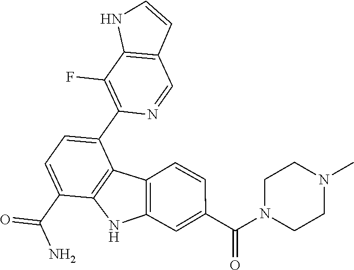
C1(F)=C(C2=CC=C(C(N)=O)C3=C2C2=C(N3)C=C(C(N3CCN(C)CC3)=O)C=C2)N=CC2=C1NC=C2
